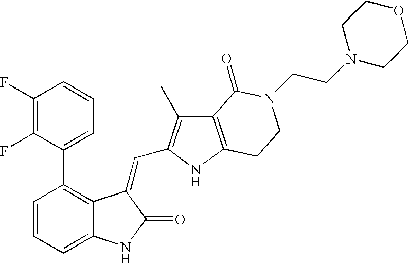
C1=CC(C2=CC=CC(F)=C2F)=C2C(=C1)NC(=O)C2=CC1=C(C)C2=C(N1)CCN(CCN1CCOCC1)C2=O
